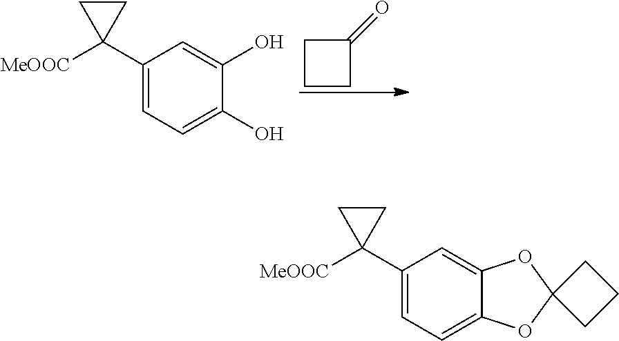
C1CCC1=O.C1(C2([MeOOC])CC2)=CC=C(O)C(O)=C1.C1(C2([MeOOC])CC2)=CC=C2C(=C1)OC1(O2)CCC1
